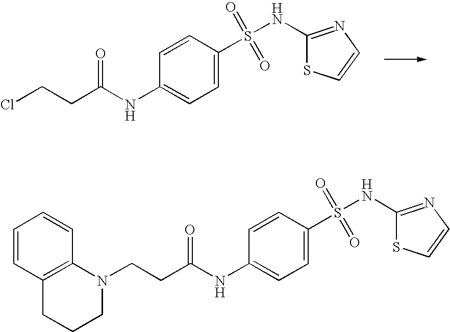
C(CC(NC1=CC=C(S(NC2=NC=CS2)(=O)=O)C=C1)=O)Cl.C(CC(NC1=CC=C(S(NC2=NC=CS2)(=O)=O)C=C1)=O)N1C2=C(CCC1)C=CC=C2
